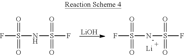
FS(NS(F)(=O)=O)(=O)=O.[Li].[LiOH].FS(NS(F)(=O)=O)(=O)=O
